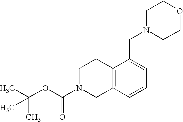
N1(C(OC(C)(C)C)=O)CCC2=C(C1)C=CC=C2CN1CCOCC1
